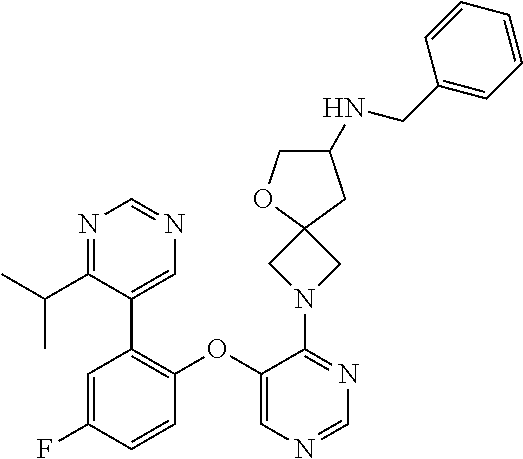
C1(OC2=C(C3=CN=CN=C3C(C)C)C=C(F)C=C2)=CN=CN=C1N1CC2(C1)OCC(NCC1=CC=CC=C1)C2
